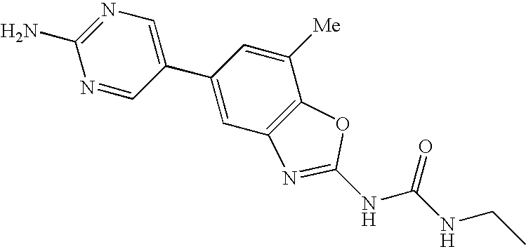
N1=C(N)N=CC(C2=CC3=C(C([Me])=C2)OC(NC(NCC)=O)=N3)=C1
